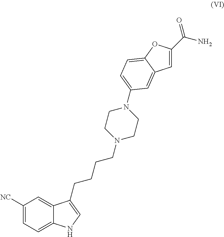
C1([NC])=CC=C2C(=C1)C(CCCCN1CCN(C3=CC=C4OC(C(N)=O)=CC4=C3)CC1)=CN2
